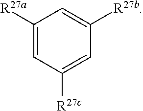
C1([R27a])=CC([R27c])=CC([R27b])=C1
